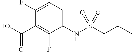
C1(NS(CC(C)C)(=O)=O)=CC=C(F)C(C(O)=O)=C1F
